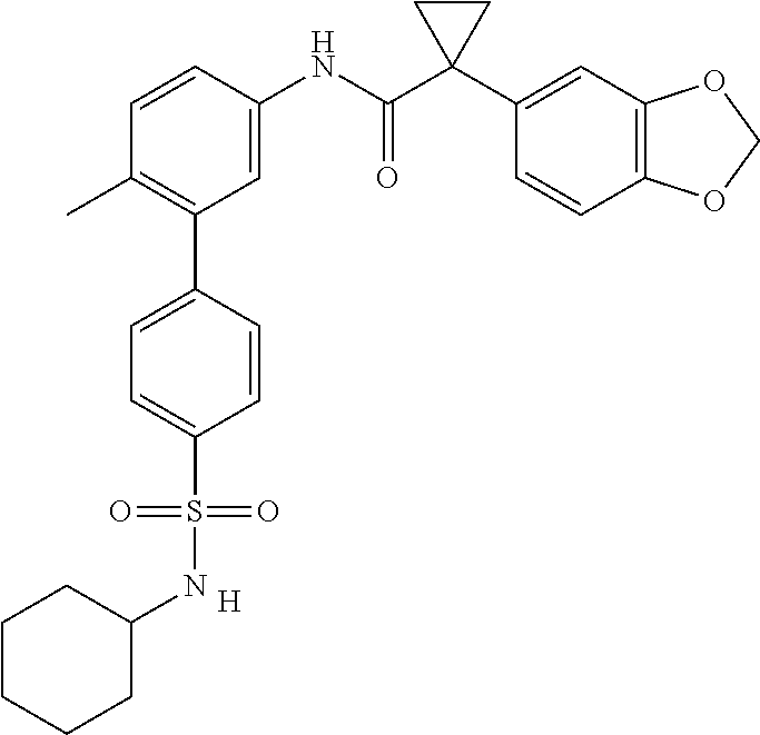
C1=C(NC(C2(C3=CC4=C(C=C3)OCO4)CC2)=O)C=CC(C)=C1C1=CC=C(S(=O)(=O)NC2CCCCC2)C=C1.[H]
